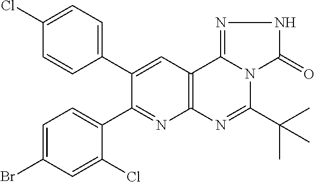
C1=C(Br)C=C(Cl)C(C2=NC3=C(C=C2C2=CC=C(Cl)C=C2)C2=NNC(=O)N2C(C(C)(C)C)=N3)=C1
